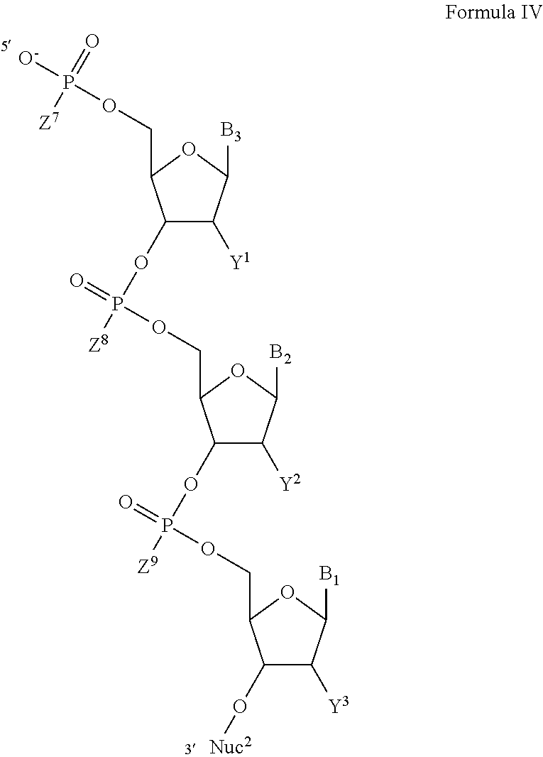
C1(OP(=O)(OCC2C(OP([Z9])(=O)OCC3C(O[Nuc2])C([Y3])C([B1])O3)C([Y2])C([B2])O2)[Z8])C([Y1])C([B3])OC1COP([O-])(=O)[Z7]
